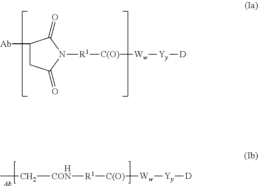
C1([Ab])CC(=O)N([R1][C(O)][Ww][Yy][D])C1=O.[CON]([R1][C(O)][Ww][Yy][D])CC.[H]
